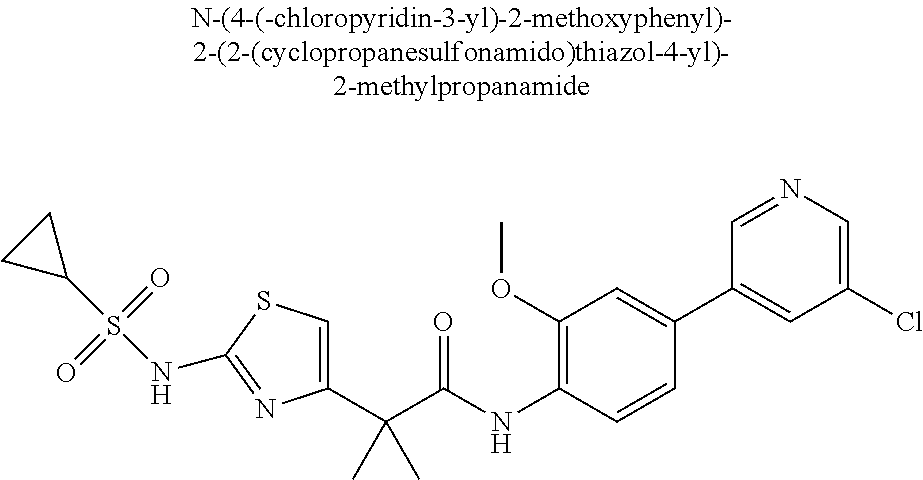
C1(C(C(NC2=C(OC)C=C(C3=CC(Cl)=CN=C3)C=C2)=O)(C)C)=CSC(NS(C2CC2)(=O)=O)=N1
